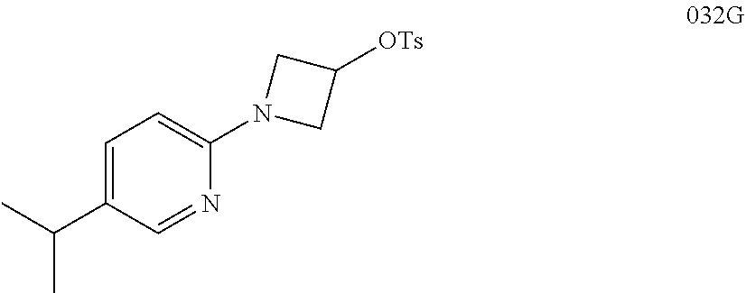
C1=C(C(C)C)C=NC(N2CC([OTs])C2)=C1
